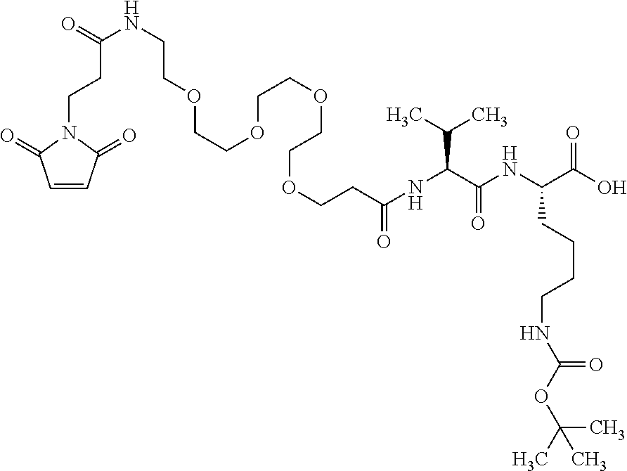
N(C(C(NC(C(O)=O)CCCCNC(OC(C)(C)C)=O)=O)C(C)C)C(=O)CCOCCOCCOCCOCCNC(=O)CCN1C(=O)C=CC1=O
